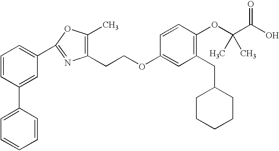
C1(CCOC2=CC(CC3CCCCC3)=C(OC(C(O)=O)(C)C)C=C2)=C(C)OC(C2=CC=CC(C3=CC=CC=C3)=C2)=N1
